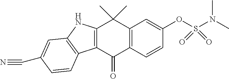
C12=C(C(=O)C3=C(C1(C)C)C=C(OS(N(C)C)(=O)=O)C=C3)C1=C(N2)C=C(C#N)C=C1
